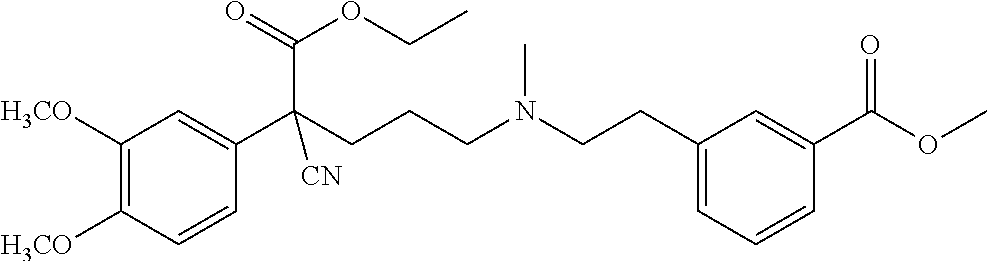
C1([H3CO])=C([H3CO])C=CC(C(CCCN(CCC2=CC=CC(C(OC)=O)=C2)C)(C(=O)OCC)[CN])=C1
